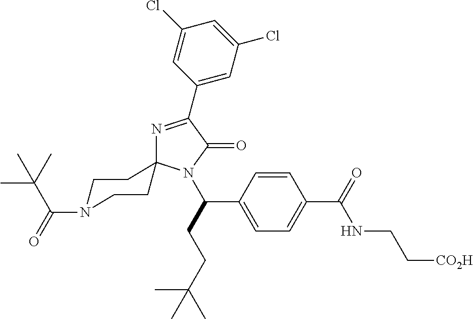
N1=C(C2=CC(Cl)=CC(Cl)=C2)C(=O)N(C(CCC(C)(C)C)C2=CC=C(C(=O)NCC[CO2H])C=C2)C12CCN(C(=O)C(C)(C)C)CC2
